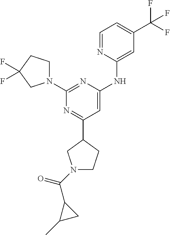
C1=NC(NC2=CC(C3CCN(C(=O)C4C(C)C4)C3)=NC(N3CCC(F)(F)C3)=N2)=CC(C(F)(F)F)=C1
